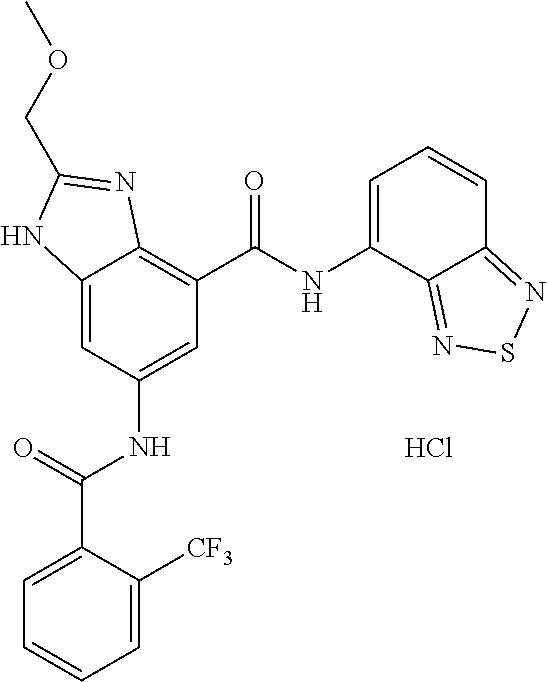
C12=CC(NC(C3=CC=CC=C3[CF3])=O)=CC(C(NC3=CC=CC4=NSN=C34)=O)=C1N=C(COC)N2.Cl
